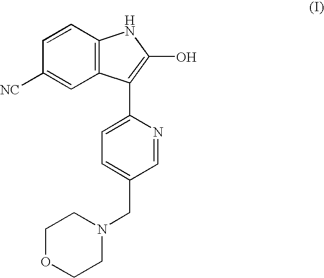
C1=CC([NC])=CC2=C1NC(O)=C2C1=CC=C(CN2CCOCC2)C=N1
